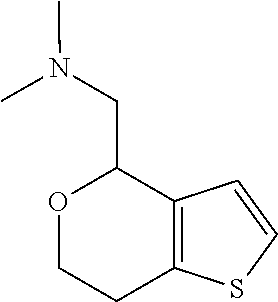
O1CCC2=C(C1CN(C)C)C=CS2
